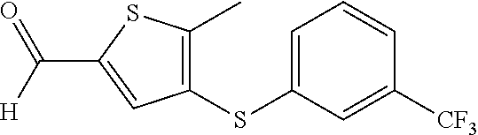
O=C(C1=CC(SC2=CC=CC([CF3])=C2)=C(C)S1)[H]
